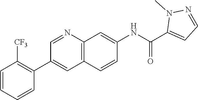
C1=NC2=C(C=C1C1=C([CF3])C=CC=C1)C=CC(NC(C1=CC=NN1C)=O)=C2
